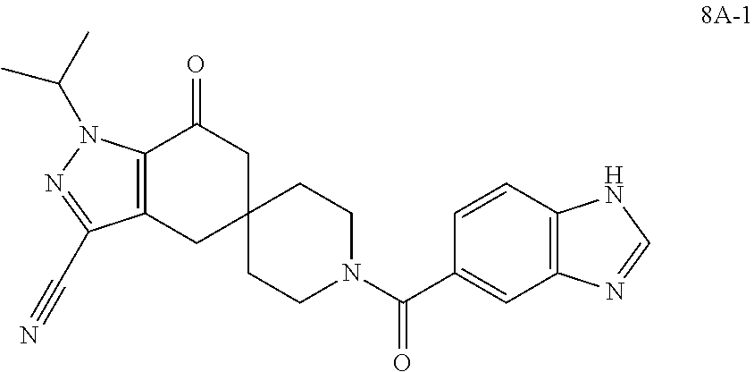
C12=C(C=CC(C(N3CCC4(CC3)CC(=O)C3=C(C4)C(C#N)=NN3C(C)C)=O)=C1)NC=N2
